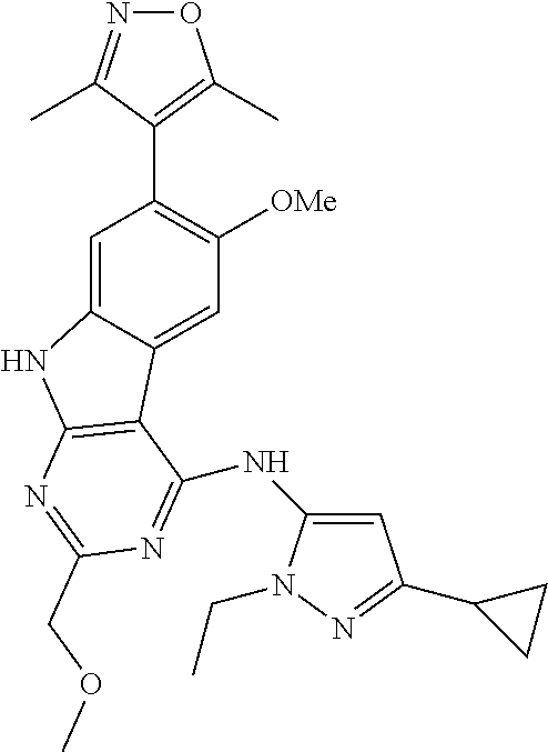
C1=C2C(=CC([OMe])=C1C1=C(C)ON=C1C)C1=C(N2)N=C(COC)N=C1NC1=CC(C2CC2)=NN1CC
